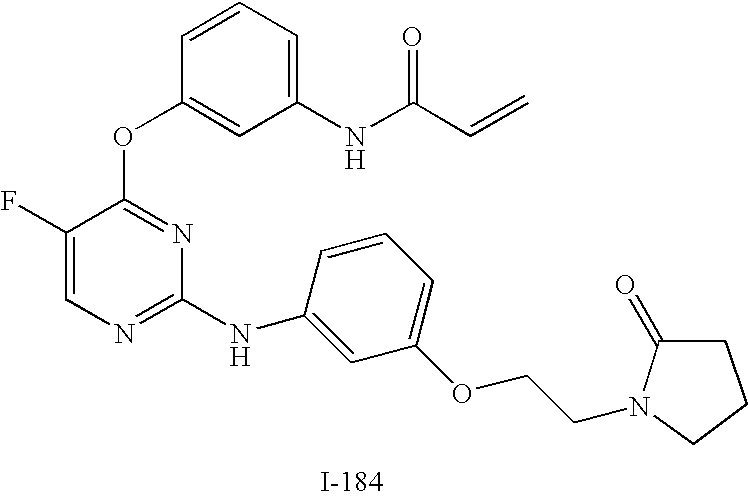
C1(F)=CN=C(NC2=CC(OCCN3CCCC3=O)=CC=C2)N=C1OC1=CC(NC(C=C)=O)=CC=C1
